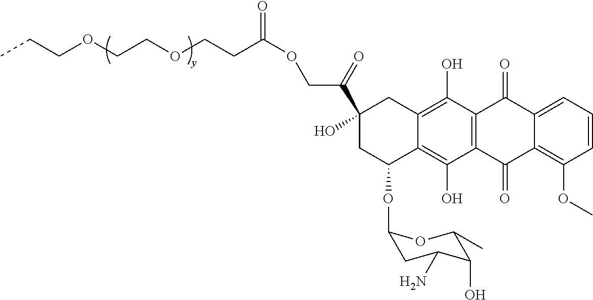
C1=CC(OC)=C2C(=C1)C(=O)C1=C(C2=O)C(O)=C2C(=C1O)CC(C(=O)COC(=O)CCOCCOCCC)(O)CC2OC1CC(N)C(O)C(C)O1
